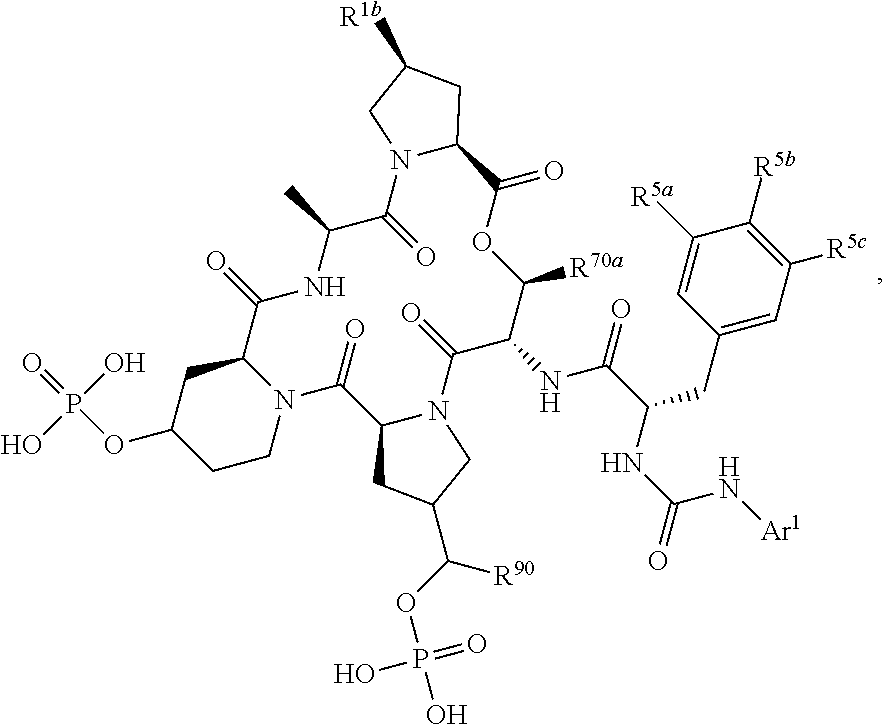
C1([R5a])=CC(CC(C(NC2C([R70a])OC(=O)C3N(C(=O)C(C)NC(=O)C4N(C(=O)C5N(C2=O)CC(C(OP(O)(=O)O)[R90])C5)CCC(OP(=O)(O)O)C4)CC([R1b])C3)=O)NC(N[Ar1])=O)=CC([R5c])=C1[R5b]
